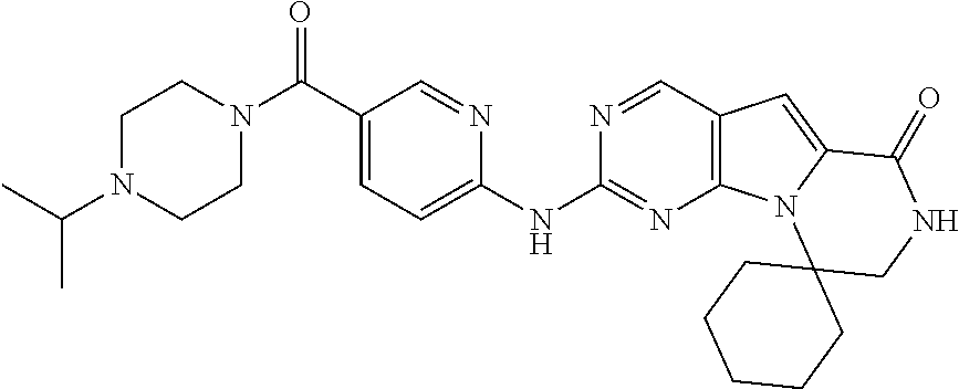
C1(C(N2CCN(C(C)C)CC2)=O)=CC=C(NC2=NC3=C(C=N2)C=C2N3C3(CNC2=O)CCCCC3)N=C1
